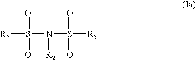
[R5]S(N([R2])S([R5])(=O)=O)(=O)=O
